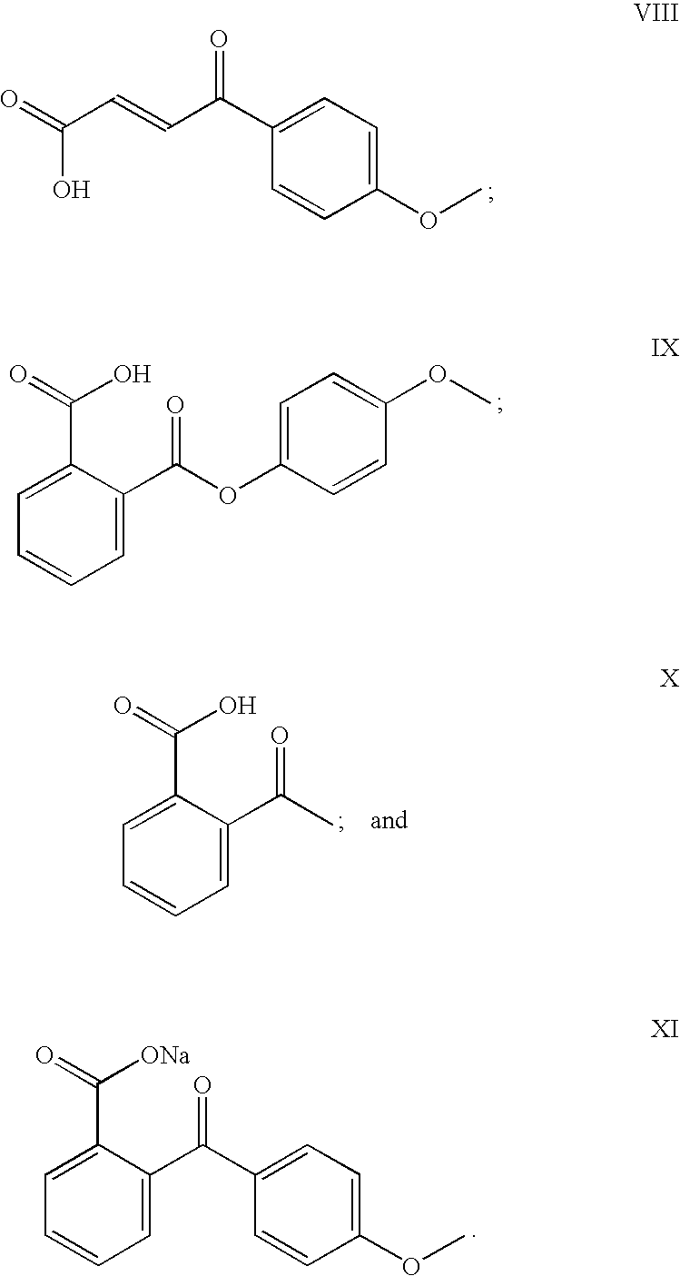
C1=CC(OC)=CC=C1C(C=CC(=O)O)=O.C1=CC=C(C(OC2=CC=C(OC)C=C2)=O)C(C(=O)O)=C1.C1=CC=C(C(C)=O)C(C(=O)O)=C1.C1=CC=C(C(=O)C2=CC=C(OC)C=C2)C(C(=O)[ONa])=C1
